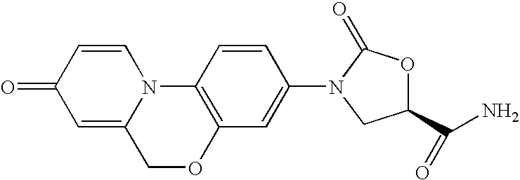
C1(=O)C=C2N(C=C1)C1=C(OC2)C=C(N2C(=O)OC(C(N)=O)C2)C=C1
